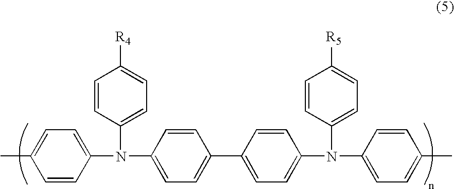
CC1=CC=C(N(C2=CC=C([R4])C=C2)C2=CC=C(C3=CC=C(N(C4=CC=C([R5])C=C4)C4=CC=C(C)C=C4)C=C3)C=C2)C=C1
